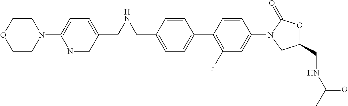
C1=C(CNCC2=CC=C(N3CCOCC3)N=C2)C=CC(C2=C(F)C=C(N3CC(CNC(C)=O)OC3=O)C=C2)=C1
